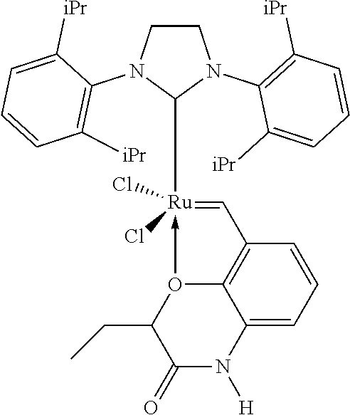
C1CN(C2=C([iPr])C=CC=C2[iPr])C([Ru](=CC2=C3C(=CC=C2)N([H])C(=O)C(CC)O3->C)(Cl)Cl)N1C1=C([iPr])C=CC=C1[iPr]
